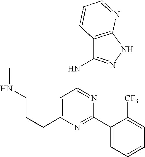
C(C1=CC(NC2=NNC3=C2C=CC=N3)=NC(C2=CC=CC=C2[CF3])=N1)CCNC
